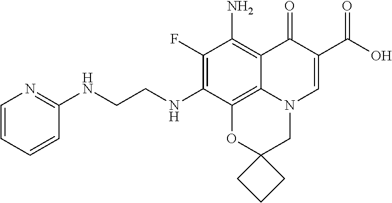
C1(F)=C(NCCNC2=NC=CC=C2)C2=C3C(=C1N)C(=O)C(C(=O)O)=CN3CC1(O2)CCC1
